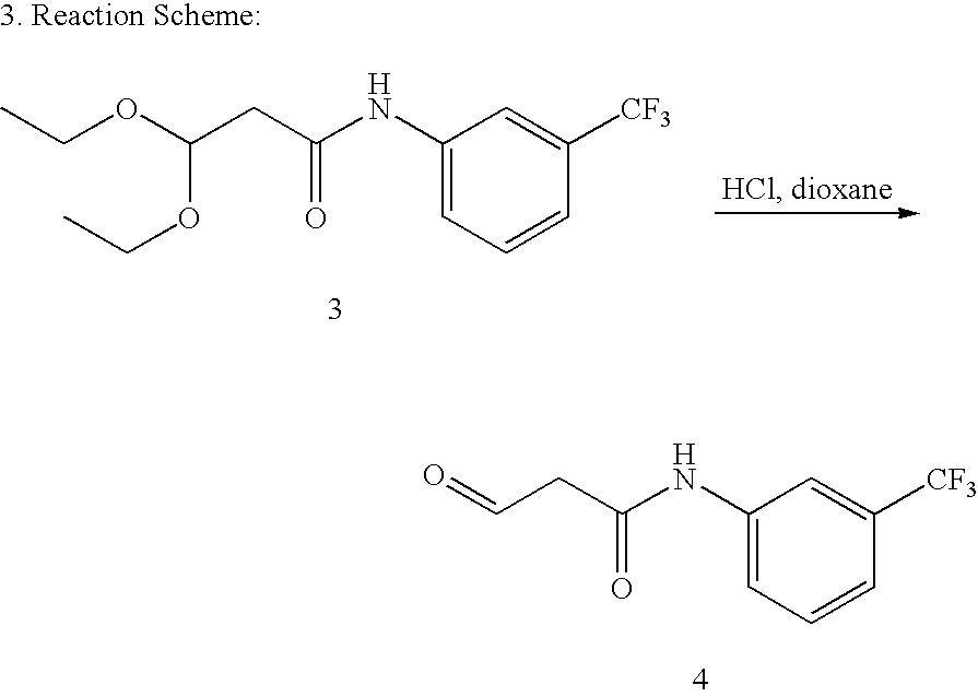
C(=O)CC(=O)NC1=CC=CC([CF3])=C1.C(OC(OCC)CC(=O)NC1=CC=CC([CF3])=C1)C
